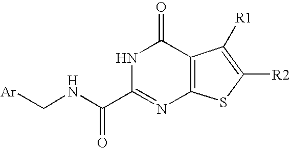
[Ar]CNC(C1=NC2=C(C(=O)N1)C([R1])=C([R2])S2)=O
